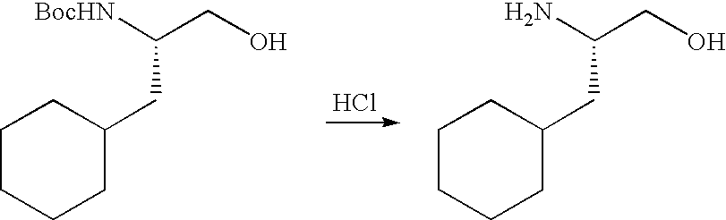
Cl.C1CCCC(CC(N)CO)C1.C1CCCC(CC([BocHN])CO)C1
